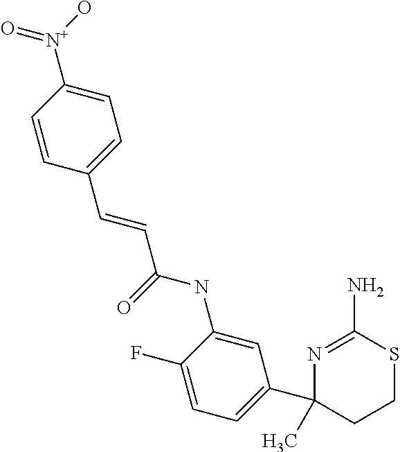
C1=C(NC(=O)C=CC2=CC=C([N+](O)=O)C=C2)C(F)=CC=C1C1(C)CCSC(N)=N1
